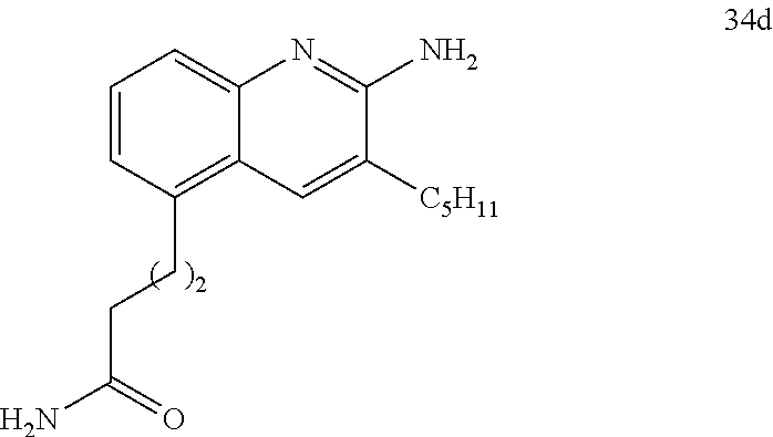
C1=CC(CCC(N)=O)=C2C(=C1)N=C(N)C([C5H11])=C2
